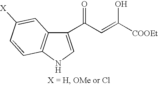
C1(C(C=C([COOEt])O)=O)=CNC2=C1C=C([X])C=C2
